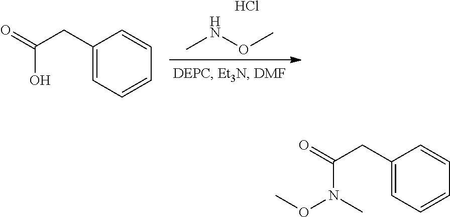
Cl.CNOC.C1(CC(=O)O)=CC=CC=C1.C1(CC(=O)N(C)OC)=CC=CC=C1
